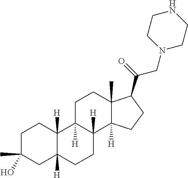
C1C(O)(C)CC2([H])C([H])(C1)C1([H])C([H])(CC2)C2([H])C(C)(CC1)C(C(=O)CN1CCNCC1)CC2
